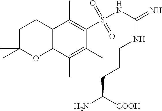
C12=C(C(C)=C(C)C(S(NC(=N)NCCCC(N)[COOH])(=O)=O)=C1C)OC(C)(C)CC2
